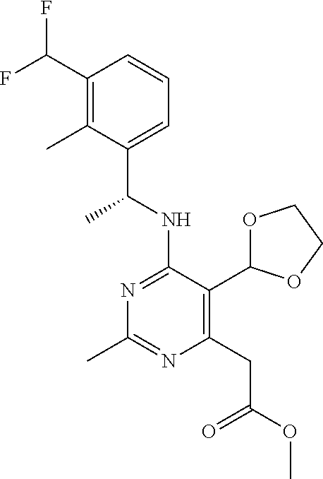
N1=C(NC(C)C2=CC=CC(C(F)F)=C2C)C(C2OCCO2)=C(CC(=O)OC)N=C1C
